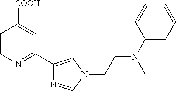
N1(CCN(C2=CC=CC=C2)C)C=C(C2=NC=CC([COOH])=C2)N=C1
